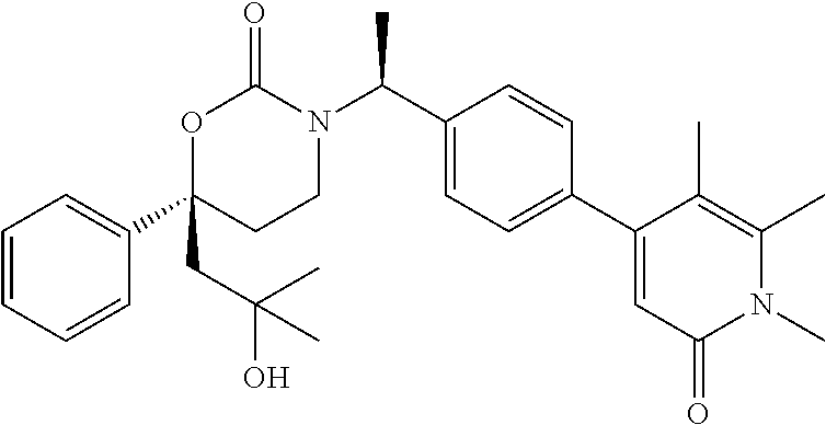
C1=CC=CC(C2(CC(O)(C)C)CCN(C(C3=CC=C(C4=CC(=O)N(C)C(C)=C4C)C=C3)C)C(=O)O2)=C1
